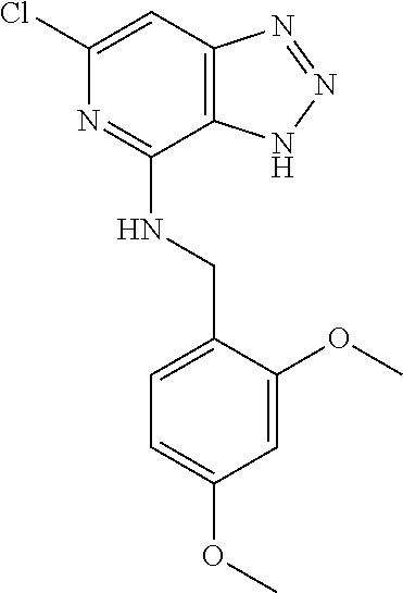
ClC1=CC2=C(C(NCC3=CC=C(OC)C=C3OC)=N1)NN=N2
